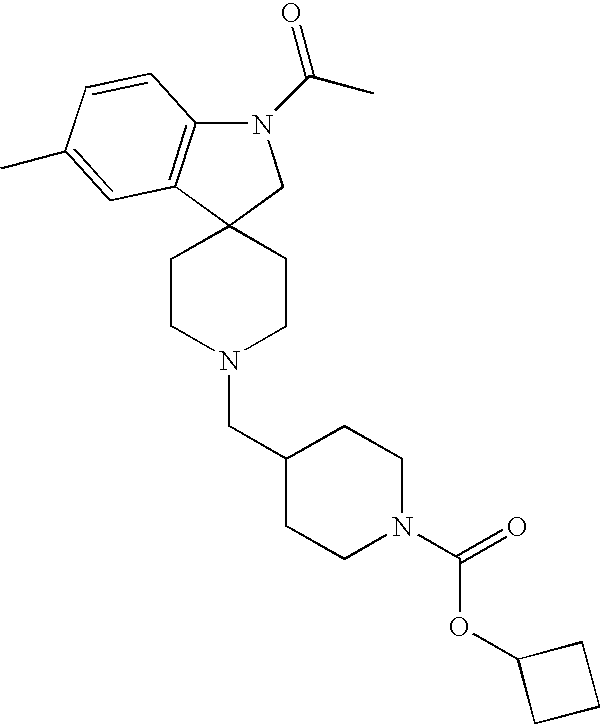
N1(C(=O)C)C2=C(C3(C1)CCN(CC1CCN(C(=O)OC4CCC4)CC1)CC3)C=C(C)C=C2
